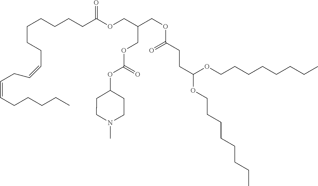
CN1CCC(OC(OCC(COC(CCCCCCCC=CCC=CCCCCC)=O)COC(CCC(OCCCCCCCC)OCCCCCCCC)=O)=O)CC1
